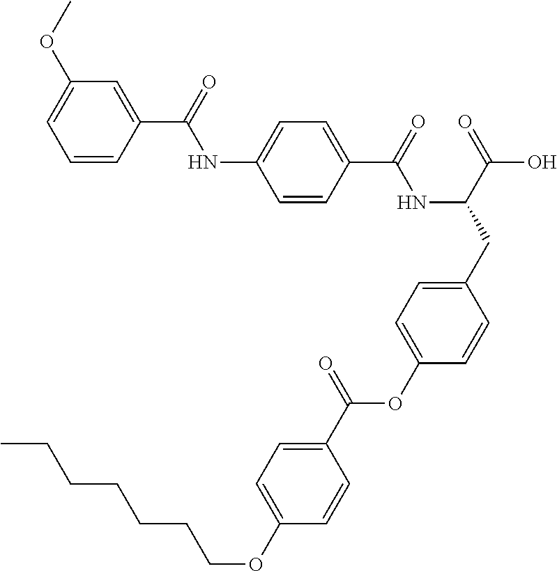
C1=CC(C(=O)NC(CC2=CC=C(OC(C3=CC=C(OCCCCCCC)C=C3)=O)C=C2)C(=O)O)=CC=C1NC(C1=CC(OC)=CC=C1)=O
